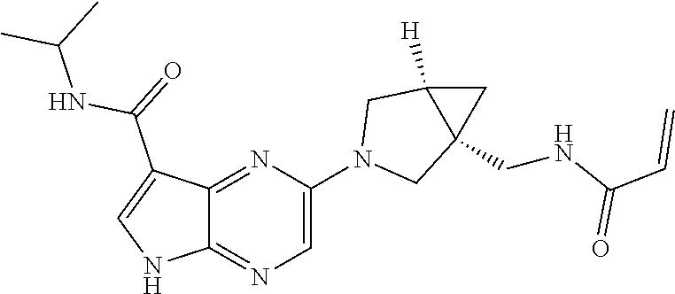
C12=NC=C(N3CC4(CNC(C=C)=O)C([H])(C3)C4)N=C1C(C(NC(C)C)=O)=CN2
